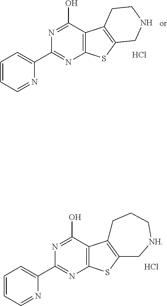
C12=C(C(O)=NC(C3=CC=CC=N3)=N1)C1=C(S2)C[NH]CCC1.Cl.C12=C(C(O)=NC(C3=CC=CC=N3)=N1)C1=C(S2)CNCC1.Cl
